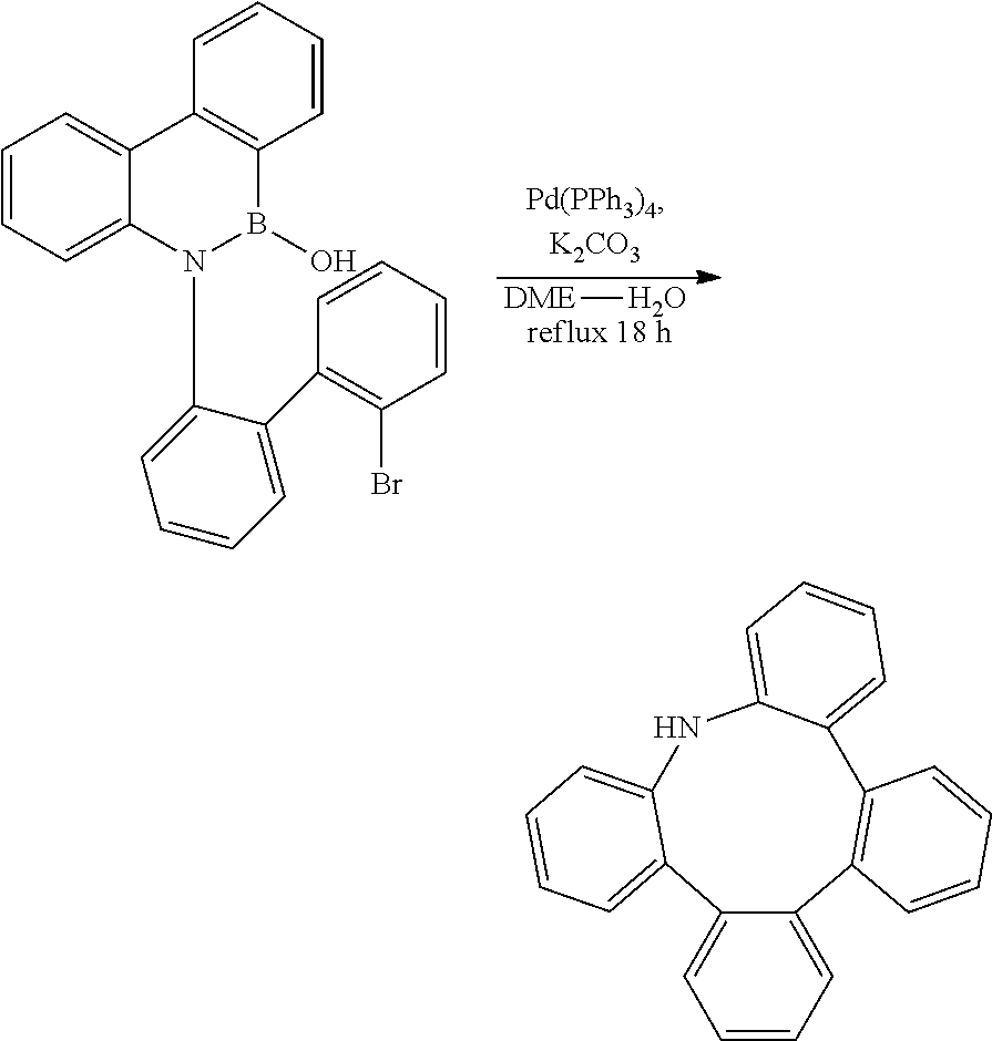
C12=CC=CC=C1C1=CC=CC=C1NC1=CC=CC=C1C1=C2C=CC=C1.[DME]O.C1=CC=CC2=C1C1=CC=CC=C1N(C1=CC=CC=C1C1=C(Br)C=CC=C1)B2O
